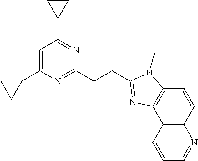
C1(C2CC2)=CC(C2CC2)=NC(CCC2=NC3=C(C=CC4=C3C=CC=N4)N2C)=N1
